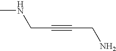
CNCC#CCN
